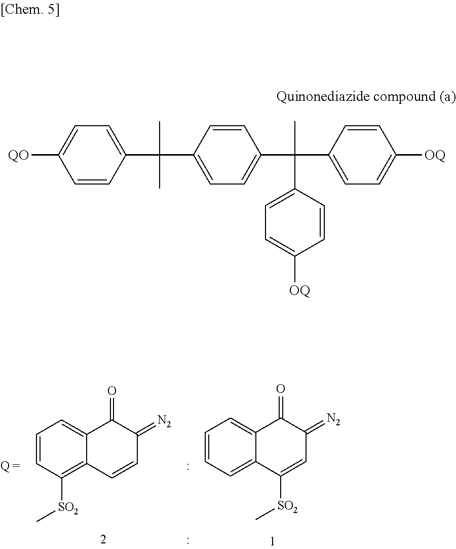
C1=CC=C2C(=C1)C(=O)C(=[N2])C=C2[SO2]C.C1=CC([SO2]C)=C2C(=C1)C(=O)C(=[N2])C=C2.C1=CC(C(C2=CC=C(C(C3=CC=C([OQ])C=C3)(C)C3=CC=C([OQ])C=C3)C=C2)(C)C)=CC=C1[QO]
